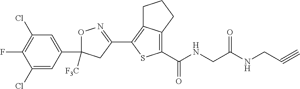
O1C(C2=CC(Cl)=C(F)C(Cl)=C2)([F3C])CC(C2=C3C(=C(C(=O)NCC(NCC#C)=O)S2)CCC3)=N1
